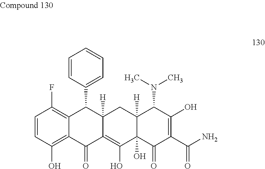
C1=CC(O)=C2C(=C1F)C(C1=CC=CC=C1)C1([H])C(=C(O)C3(O)C([H])(C1)C(N(C)C)C(O)=C(C(N)=O)C3=O)C2=O
